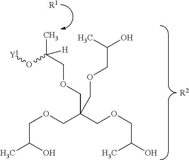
CC(O[Y1])(COCC(COCC(O)C)(COCC(C)O)COCC(O)C)[H].[R1].[R2]
